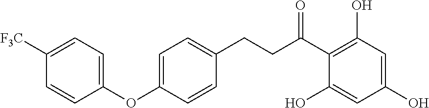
C(C(C1=C(O)C=C(O)C=C1O)=O)CC1=CC=C(OC2=CC=C([F3C])C=C2)C=C1
